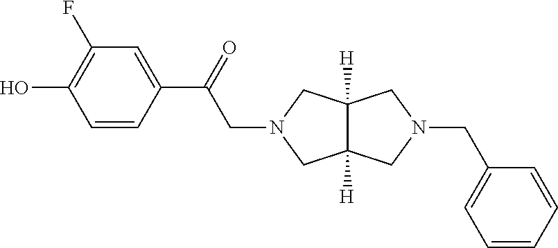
C12([H])C([H])(CN(CC3=CC=CC=C3)C1)CN(CC(C1=CC(F)=C(O)C=C1)=O)C2
